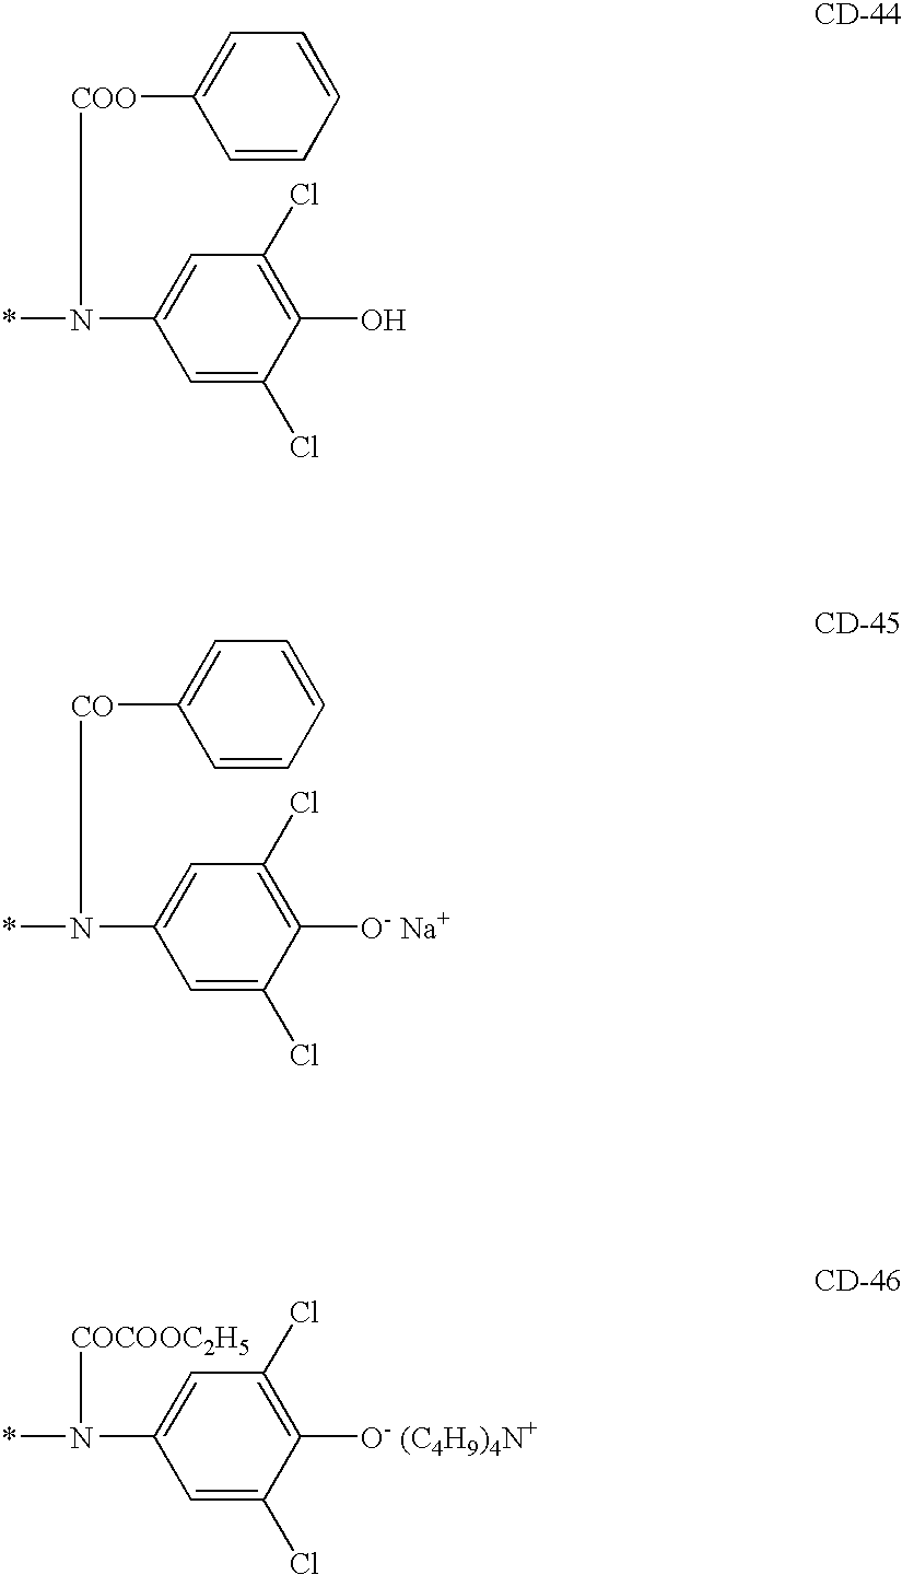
*N(C1=CC(Cl)=C(O)C(Cl)=C1)[COO]C1=CC=CC=C1.*N(C1=CC(Cl)=C([O- Na+])C(Cl)=C1)[CO]C1=CC=CC=C1.*N(C1=CC(Cl)=C([O- (C4H9)4N+])C(Cl)=C1)[COCOOC2H5]
